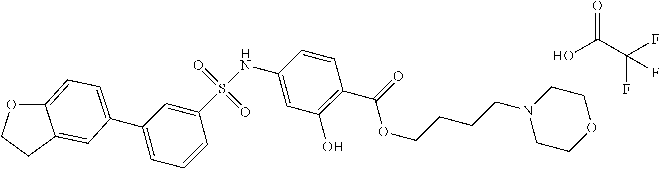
OC(C(F)(F)F)=O.C1(C2=CC=C3OCCC3=C2)=CC=CC(S(NC2=CC(O)=C(C(=O)OCCCCN3CCOCC3)C=C2)(=O)=O)=C1
